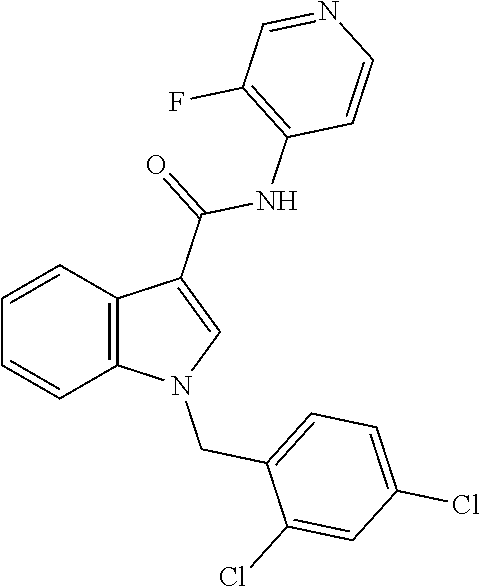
C1=CC2=C(C=C1)N(CC1=CC=C(Cl)C=C1Cl)C=C2C(NC1=C(F)C=NC=C1)=O
